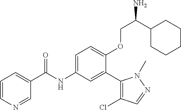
C1=CN=CC(C(=O)NC2=CC=C(OCC(N)C3CCCCC3)C(C3=C(Cl)C=NN3C)=C2)=C1
